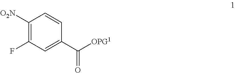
C1([O2N])=C(F)C=C(C([OPG1])=O)C=C1
